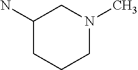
C1N(C)CC(N)CC1
